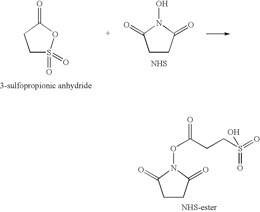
C1S(=O)(=O)OC(=O)C1.C1CC(=O)N(O)C1=O.[NHS].C1CC(=O)N(OC(CCS(=O)(=O)O)=O)C1=O
